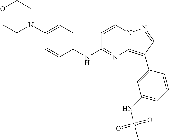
C1=CC(N2CCOCC2)=CC=C1NC1=NC2=C(C3=CC(NS(C)(=O)=O)=CC=C3)C=NN2C=C1
